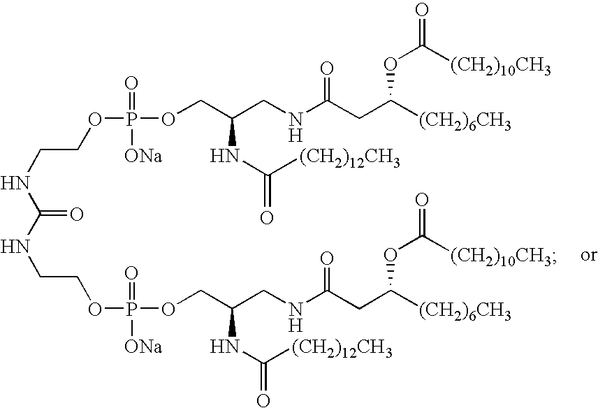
C(CNC(=O)NCCOP(=O)([ONa])OCC(CNC(CC([(CH2)6CH3])OC([(CH2)10CH3])=O)=O)NC([(CH2)12CH3])=O)OP(=O)([ONa])OCC(CNC(CC([(CH2)6CH3])OC([(CH2)10CH3])=O)=O)NC([(CH2)12CH3])=O
